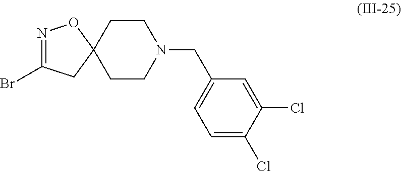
N1=C(Br)CC2(O1)CCN(CC1=CC=C(Cl)C(Cl)=C1)CC2
